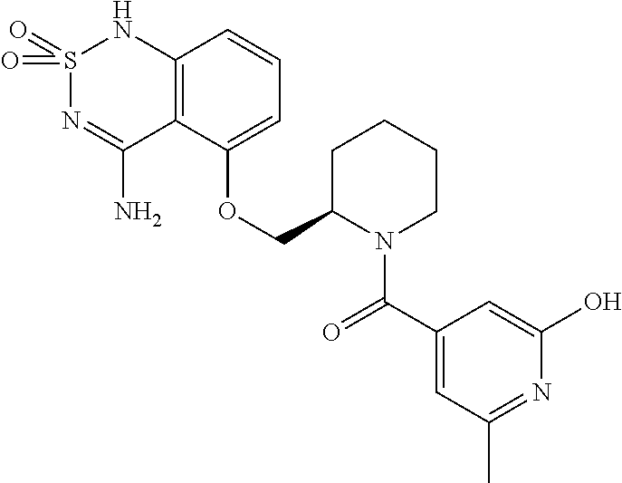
C12=C(C(OCC3N(C(C4=CC(C)=NC(O)=C4)=O)CCCC3)=CC=C1)C(N)=NS(=O)(=O)N2
